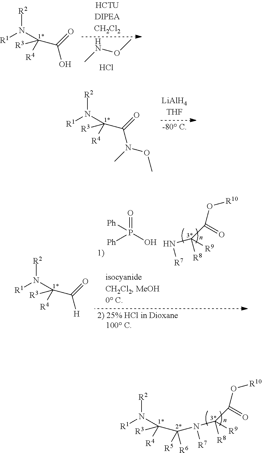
C(C(O)=O)(N([R1])[R2])([R4])[R3].CNOC.Cl.C(C(N(OC)C)=O)(N([R1])[R2])([R4])[R3].C(C([H])=O)(N([R1])[R2])([R4])[R3].C(O[R10])(=O)C(N[R7])([R8])[R9].[Ph]P(O)(=O)[Ph].C(O[R10])(=O)C(N([R7])C([R6])([R5])C([R4])(N([R1])[R2])[R3])([R8])[R9]
